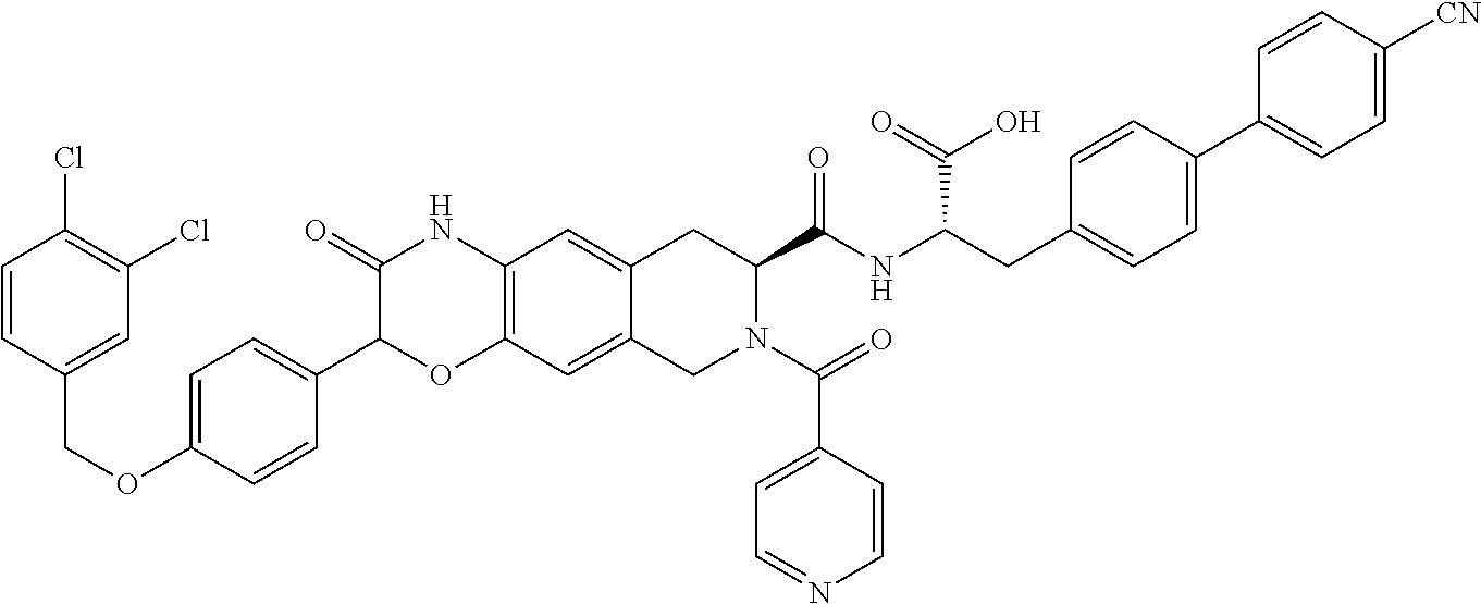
C1=C(OCC2=CC(Cl)=C(Cl)C=C2)C=CC(C2OC3=C(NC2=O)C=C2C(=C3)CN(C(=O)C3=CC=NC=C3)C(C(NC(CC3=CC=C(C4=CC=C([CN])C=C4)C=C3)C(=O)O)=O)C2)=C1
